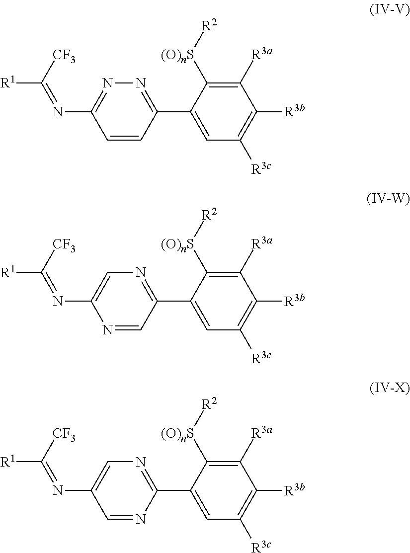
C1=CC(C2=CC([R3c])=C([R3b])C([R3a])=C2[(O)nS][R2])=NN=C1N=C([CF3])[R1].N1=CC(C2=CC([R3c])=C([R3b])C([R3a])=C2[(O)nS][R2])=NC=C1N=C([CF3])[R1].C1=NC(C2=CC([R3c])=C([R3b])C([R3a])=C2[(O)nS][R2])=NC=C1N=C([CF3])[R1]
